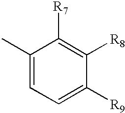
C1(C)=CC=C([R9])C([R8])=C1[R7]
